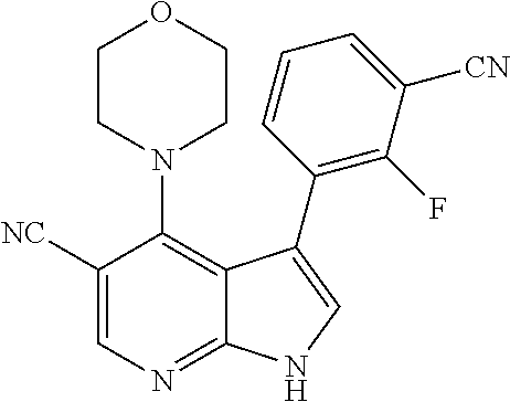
C1([NC])=CN=C2C(=C1N1CCOCC1)C(C1=C(F)C([CN])=CC=C1)=CN2
